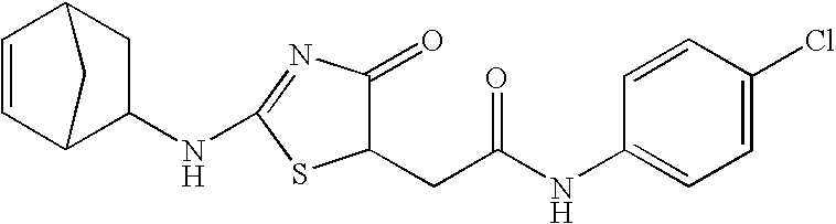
C1=CC2C(NC3=NC(=O)C(CC(NC4=CC=C(Cl)C=C4)=O)S3)CC1C2
